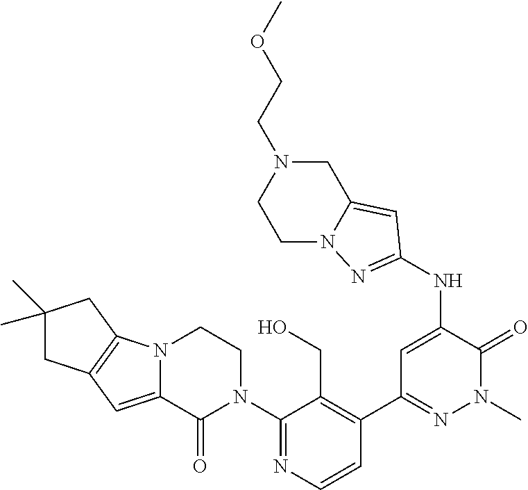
C12=C(N3C(=C1)C(=O)N(C1=NC=CC(C4=NN(C)C(=O)C(NC5=NN6CCN(CCOC)CC6=C5)=C4)=C1CO)CC3)CC(C)(C)C2
